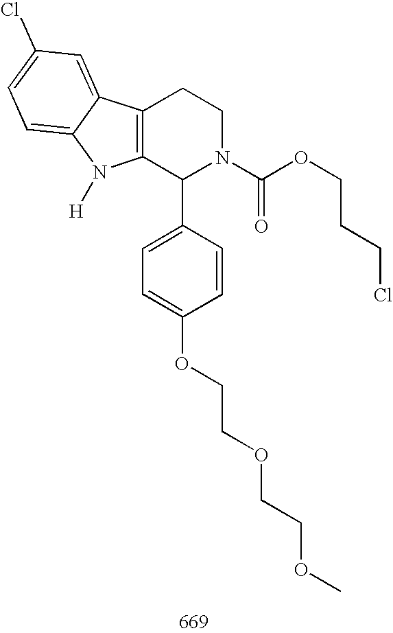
C12=C(C(C3=CC=C(OCCOCCOC)C=C3)N(C(OCCCCl)=O)CC1)N([H])C1=CC=C(Cl)C=C21
